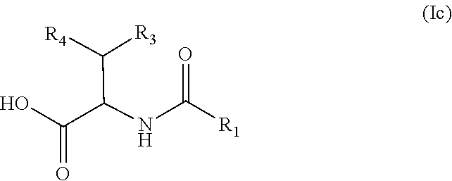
C(=O)(O)C(NC([R1])=O)C([R3])[R4]
